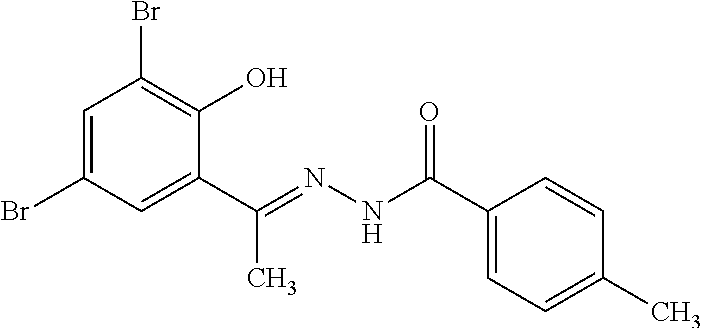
C1=C(Br)C=C(C(C)=NNC(=O)C2=CC=C(C)C=C2)C(O)=C1Br
